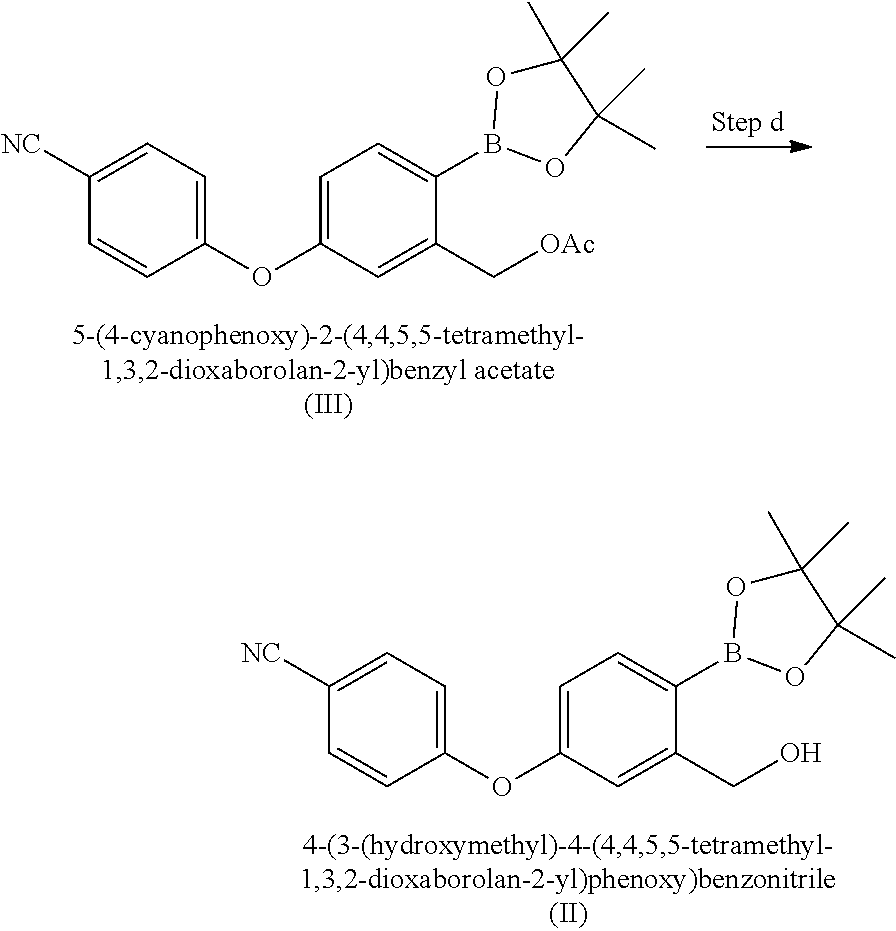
C1(OC2=CC=C(B3OC(C)(C)C(C)(C)O3)C(C[OAc])=C2)=CC=C([NC])C=C1.C1(OC2=CC=C(B3OC(C)(C)C(C)(C)O3)C(CO)=C2)=CC=C([NC])C=C1
